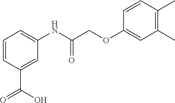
C1=CC(C(O)=O)=CC(NC(COC2=CC(C)=C(C)C=C2)=O)=C1
